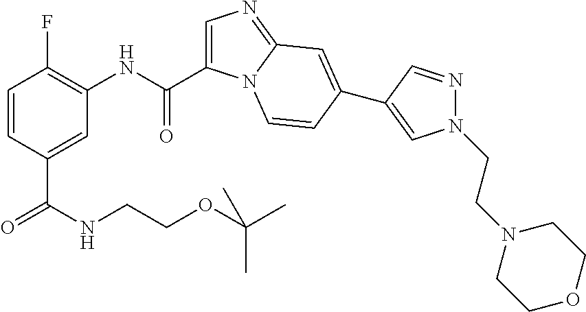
C1=CC(C(=O)NCCOC(C)(C)C)=CC(NC(=O)C2=CN=C3N2C=CC(C2=CN(CCN4CCOCC4)N=C2)=C3)=C1F
